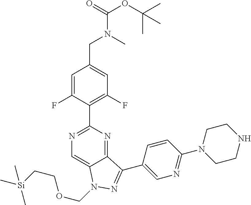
C1=C(F)C(C2=NC=C3C(=N2)C(C2=CN=C(N4CCNCC4)C=C2)=NN3COCC[Si](C)(C)C)=C(F)C=C1CN(C)C(=O)OC(C)(C)C
